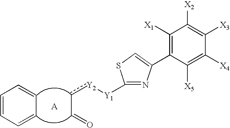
C1=CC=CC=C1.c(C=O)[Y2][Y1]C1=NC(C2=C([X1])C([X2])=C([X3])C([X4])=C2[X5])=CS1
